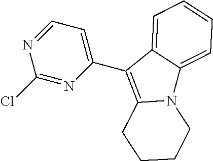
N12C3=CC=CC=C3C(C3=CC=NC(Cl)=N3)=C1CCCC2
